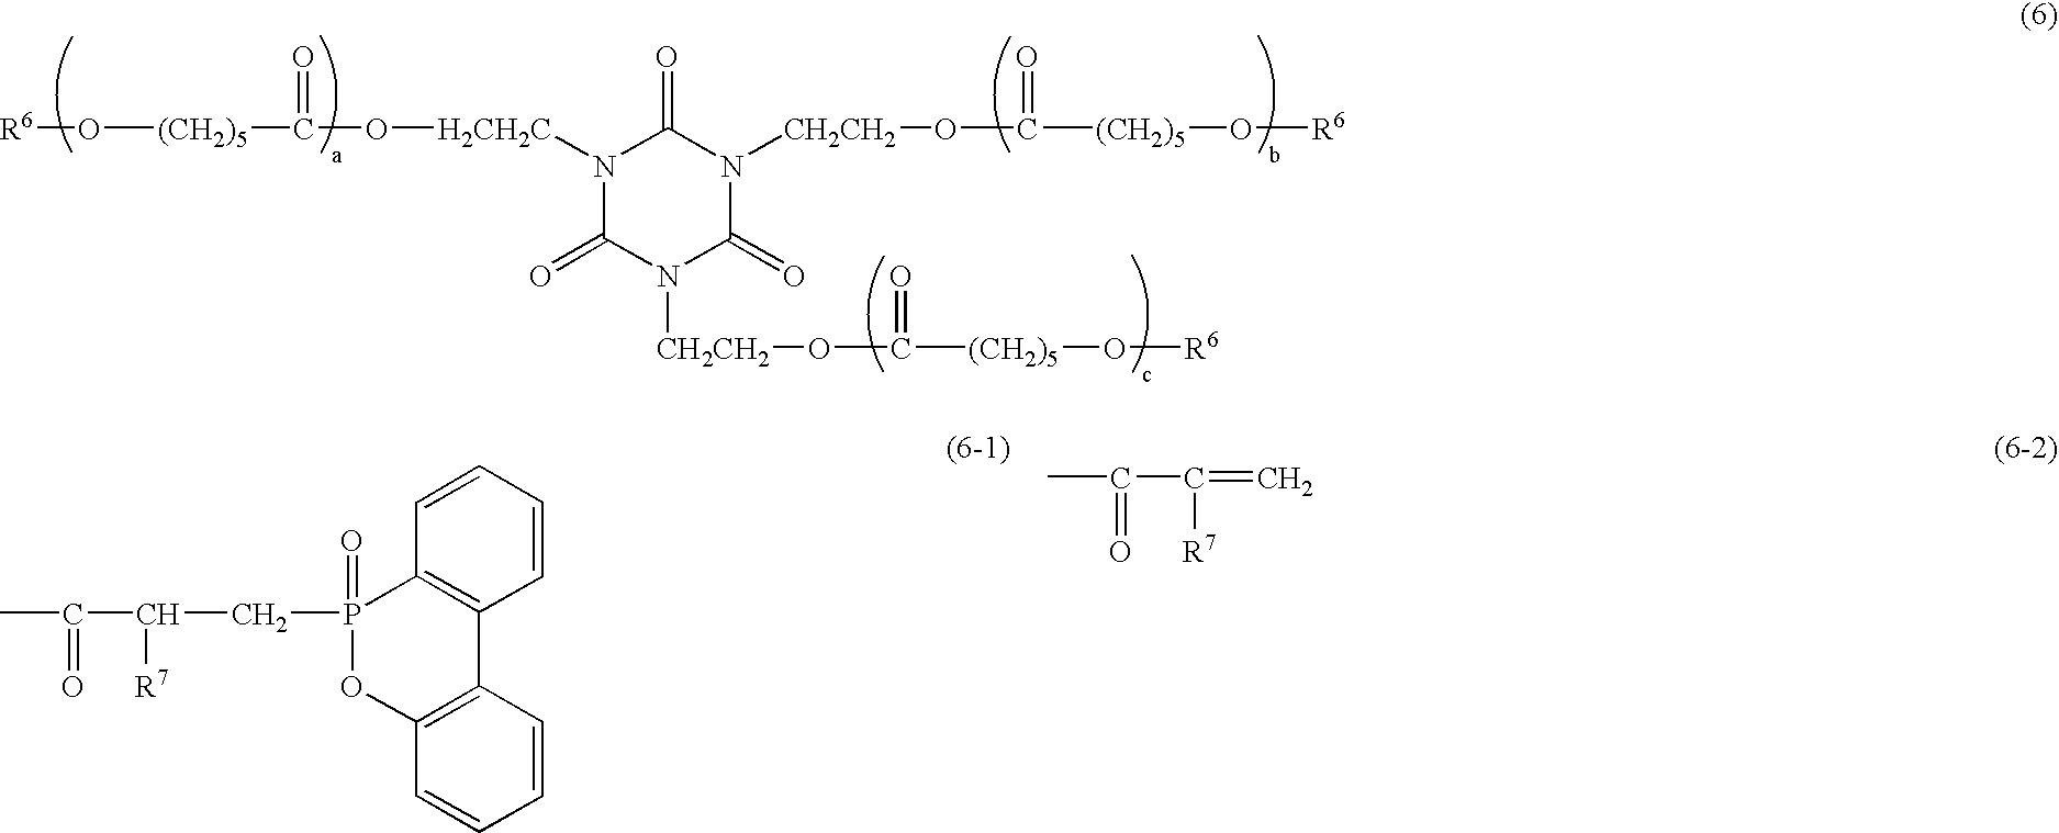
[R6]O[(CH2)5]C(=O)O[H2CH2C]N1C(=O)N([CH2CH2]OC(=O)[(CH2)5]O[R6])C(=O)N([CH2CH2]OC(=O)[(CH2)5]O[R6])C1=O.C1=CC=CC2=C1P(CC(C(=O)C)[R7])(=O)OC1=C2C=CC=C1.CC(=O)C(=C)[R7]
